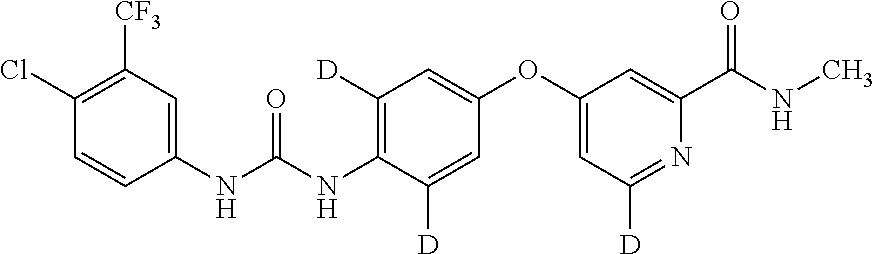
C1(Cl)=C([CF3])C=C(NC(NC2=C([D])C=C(OC3=CC([D])=NC(C(NC)=O)=C3)C=C2[D])=O)C=C1
